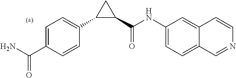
NC(C1=CC=C(C2C(C(NC3=CC=C4C(=C3)C=CN=C4)=O)C2)C=C1)=O
